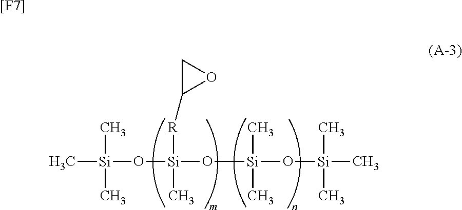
C[Si](C)(C)O[Si]([R]C1OC1)(C)O[Si](O[Si](C)(C)C)(C)C.[[F7]]
